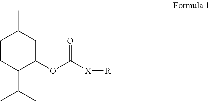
C1CC(C(C)C)C(OC([X][R])=O)CC1C
